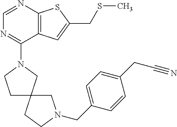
C1=NC2=C(C(N3CCC4(C3)CCN(CC3=CC=C(CC#N)C=C3)C4)=N1)C=C(CSC)S2
